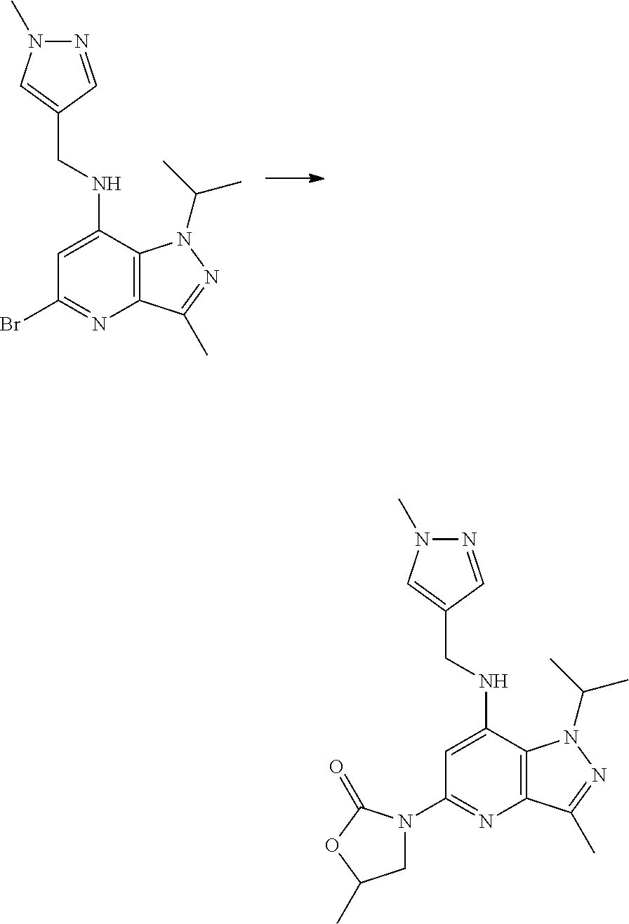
C1=C(NCC2=CN(C)N=C2)C2=C(N=C1Br)C(C)=NN2C(C)C.C1=C(NCC2=CN(C)N=C2)C2=C(N=C1N1CC(C)OC1=O)C(C)=NN2C(C)C
